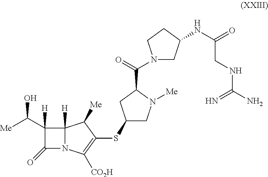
C1(C([Me])O)([H])C(=O)N2C1([H])C([Me])C(SC1CN([Me])C(C(=O)N3CC(NC(=O)CNC(=N)N)CC3)C1)=C2[CO2H]
